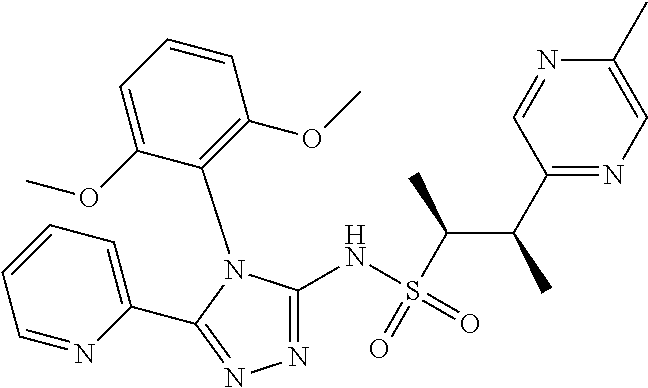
N1=C(NS(=O)(=O)C(C(C2=NC=C(C)N=C2)C)C)N(C2=C(OC)C=CC=C2OC)C(C2=CC=CC=N2)=N1
